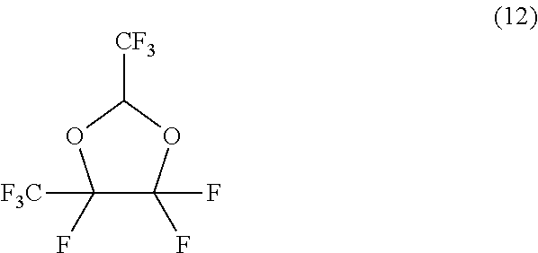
C1(F)([F3C])C(F)(F)OC([CF3])O1
